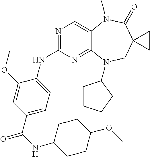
N1=C(NC2=CC=C(C(NC3CCC(OC)CC3)=O)C=C2OC)N=C2C(=C1)N(C)C(=O)C1(CN2C2CCCC2)CC1
